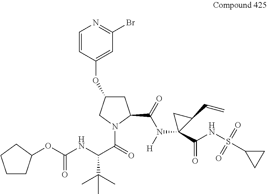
C1CC(OC(NC(C(=O)N2C(C(=O)N([H])C3(C(NS(C4CC4)(=O)=O)=O)C(C=C)C3)CC(OC3=CC(Br)=NC=C3)C2)C(C)(C)C)=O)CC1
